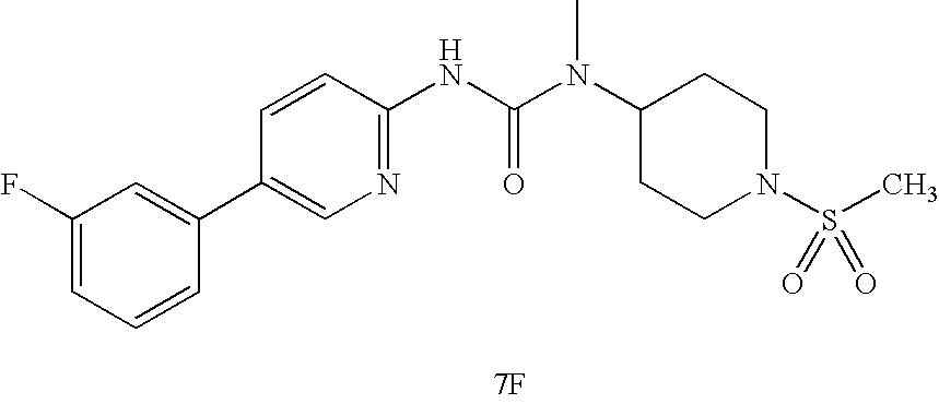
[7F].C1(C2=CC(F)=CC=C2)=CN=C(NC(N(C2CCN(S(=O)(C)=O)CC2)C)=O)C=C1
